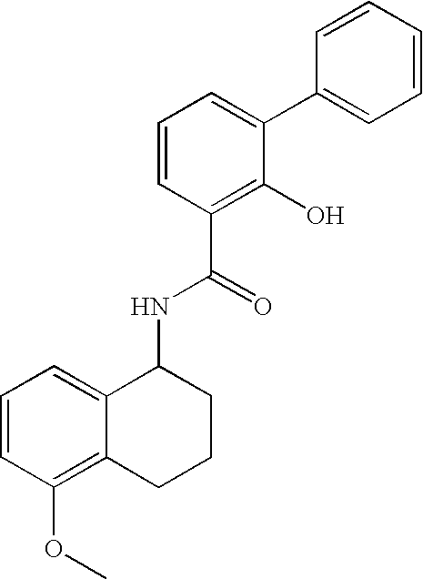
C1=CC(OC)=C2C(=C1)C(NC(C1=C(O)C(C3=CC=CC=C3)=CC=C1)=O)CCC2
